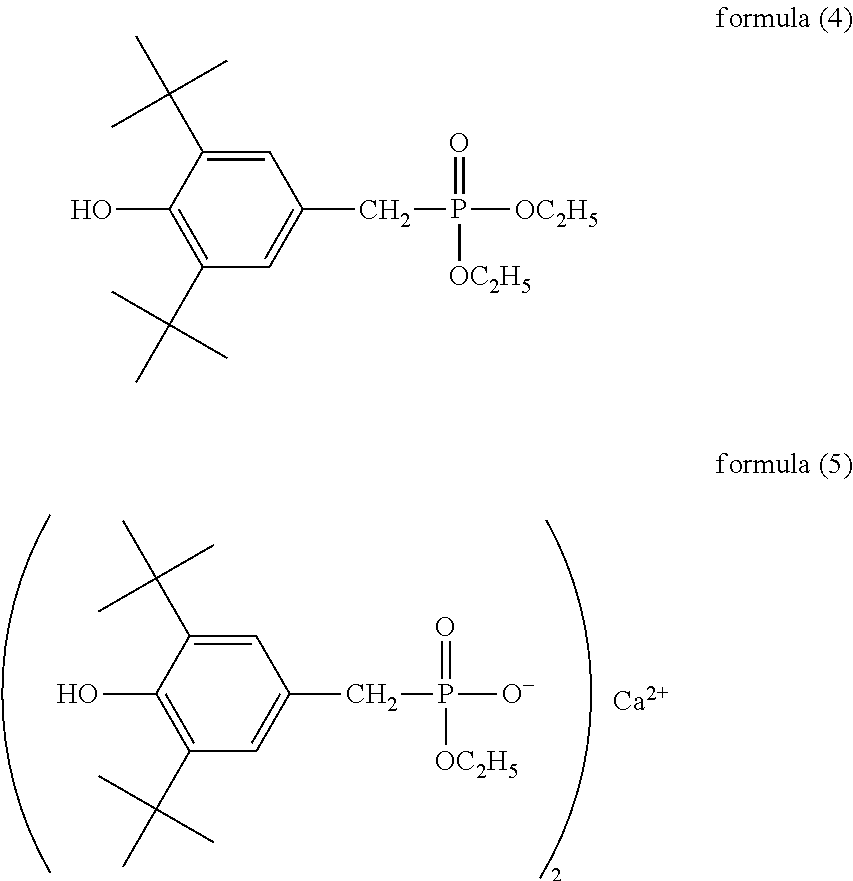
C1(C(C)(C)C)=C(O)C(C(C)(C)C)=CC(CP([O-])(=O)[OC2H5])=C1.[Ca].C1(C(C)(C)C)=C(O)C(C(C)(C)C)=CC(CP([OC2H5])(=O)[OC2H5])=C1
